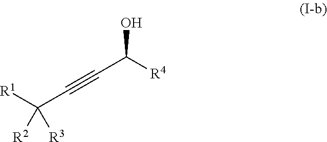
OC([R4])C#CC([R1])([R2])[R3]
